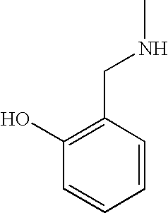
C1(O)=C(CNC)C=CC=C1
